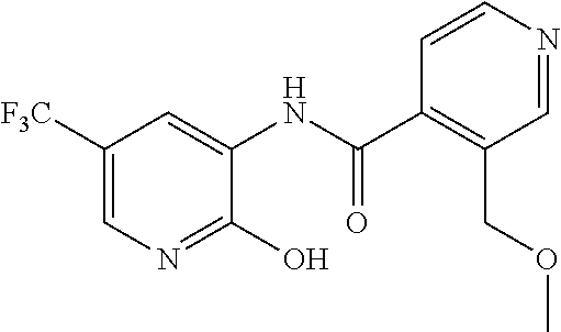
C1([F3C])=CN=C(O)C(NC(=O)C2=C(COC)C=NC=C2)=C1
